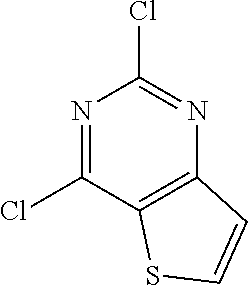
N1=C(Cl)C2=C(N=C1Cl)C=CS2
